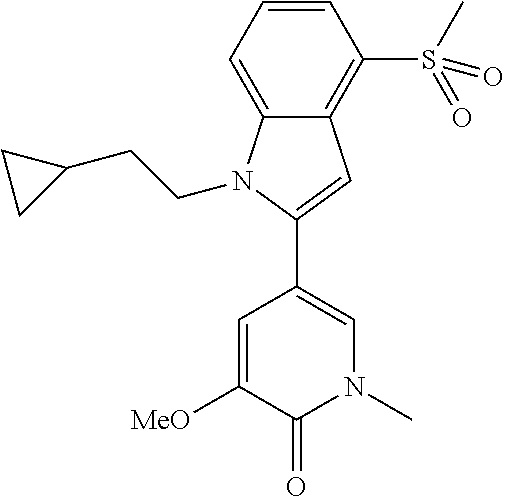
C1=CC=C2C(=C1S(C)(=O)=O)C=C(C1=CN(C)C(=O)C([MeO])=C1)N2CCC1CC1
